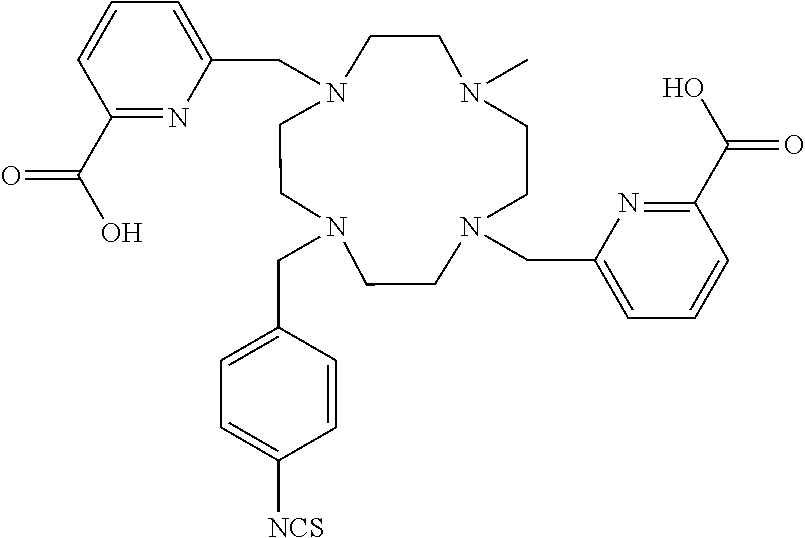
C1(C(O)=O)=NC(CN2CCN(C)CCN(CC3=CC=CC(C(=O)O)=N3)CCN(CC3=CC=C([NCS])C=C3)CC2)=CC=C1
